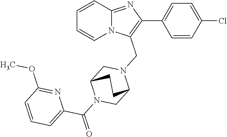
C1=CC2=NC(C3=CC=C(Cl)C=C3)=C(CN3CC4N(C(=O)C5=CC=CC(OC)=N5)CC3CC4)N2C=C1
